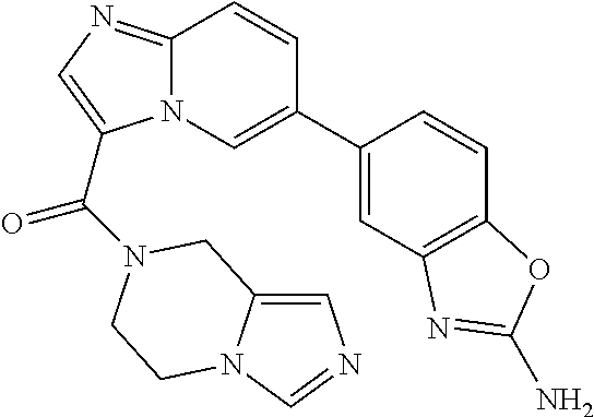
C12=NC=C(C(=O)N3CC4=CN=CN4CC3)N1C=C(C1=CC3=C(C=C1)OC(N)=N3)C=C2
